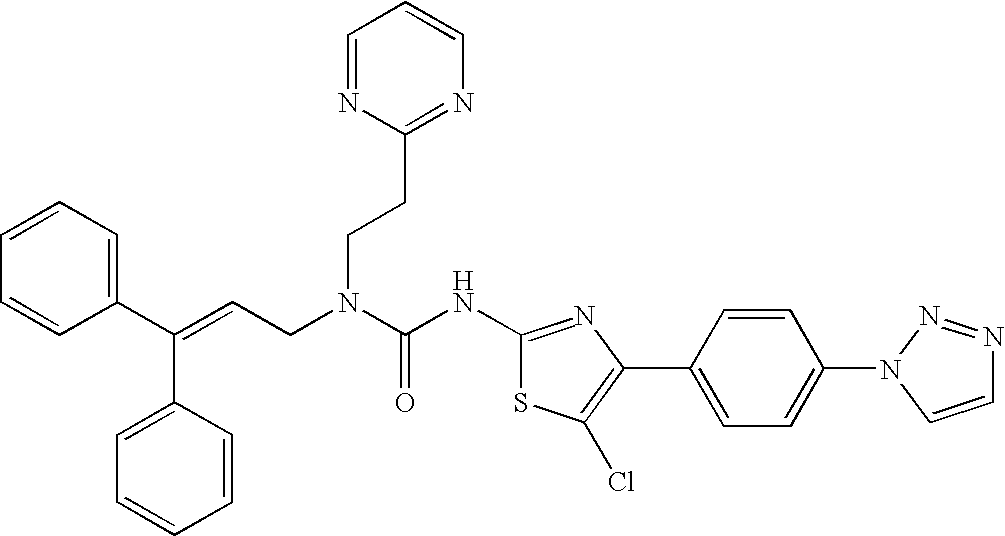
C1(C(=CCN(C(NC2=NC(C3=CC=C(N4C=CN=N4)C=C3)=C(Cl)S2)=O)CCC2=NC=CC=N2)C2=CC=CC=C2)=CC=CC=C1
